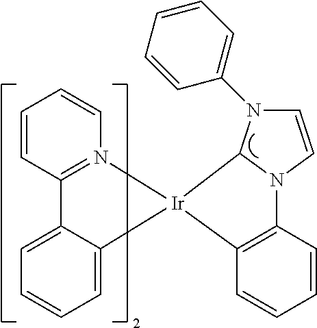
C1=C2C(=CC=C1)C1=N(C=CC=C1)[Ir]21C2=C(C=CC=C2)N2C=CN(C3=CC=CC=C3)C21
